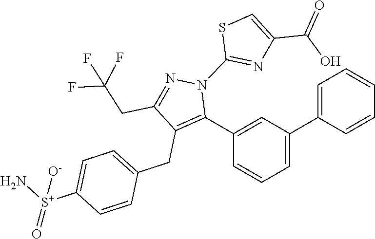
C1(C2=CC=CC=C2)=CC=CC(C2=C(CC3=CC=C([S+](N)([O-])=O)C=C3)C(CC(F)(F)F)=NN2C2=NC(C(=O)O)=CS2)=C1
